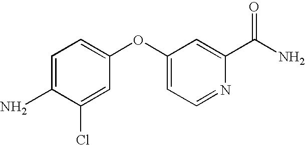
C1(Cl)=CC(OC2=CC=NC(C(N)=O)=C2)=CC=C1N
